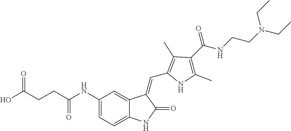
OC(CCC(NC1=CC=C2C(=C1)C(=CC1=C(C)C(C(NCCN(CC)CC)=O)=C(C)N1)C(=O)N2)=O)=O
